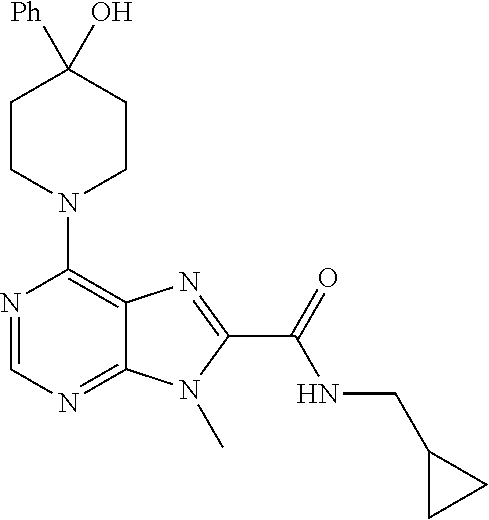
C1CN(C2=C3C(=NC=N2)N(C)C(C(=O)NCC2CC2)=N3)CCC1([Ph])O
